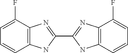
C1(F)=CC=CC2=C1N=C(C1=NC3=C(N1)C=CC=C3F)N2
